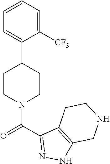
C1=CC=C([CF3])C(C2CCN(C(C3=NNC4=C3CCNC4)=O)CC2)=C1
